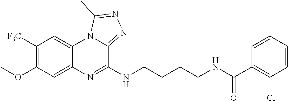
COC1=C([F3C])C=C2C(=C1)N=C(NCCCCNC(C1=C(Cl)C=CC=C1)=O)C1=NN=C(C)N21
